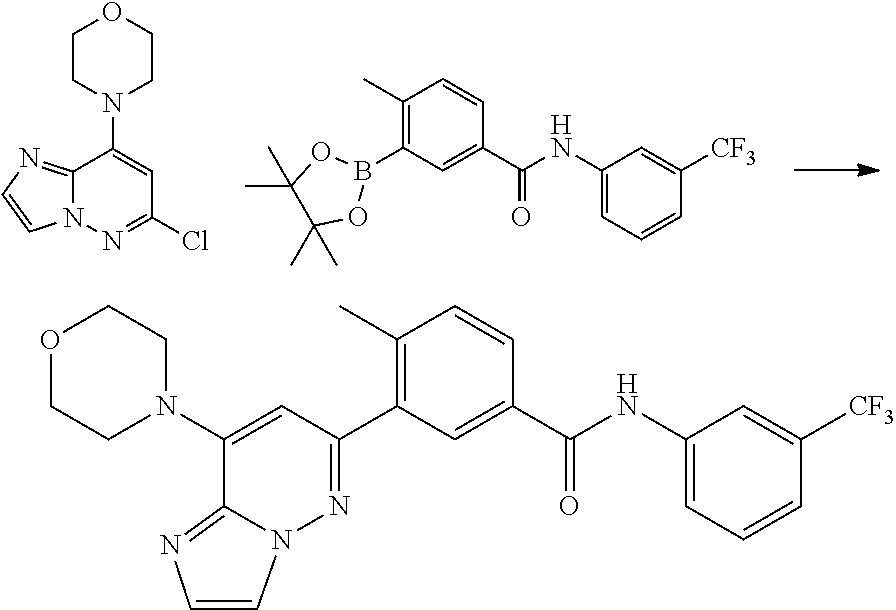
B1(C2=C(C)C=CC(C(NC3=CC=CC([CF3])=C3)=O)=C2)OC(C)(C)C(C)(C)O1.C1CN(C2=CC(Cl)=NN3C2=NC=C3)CCO1.O1CCN(C2=CC(C3=C(C)C=CC(C(NC4=CC=CC([CF3])=C4)=O)=C3)=NN3C=CN=C23)CC1
